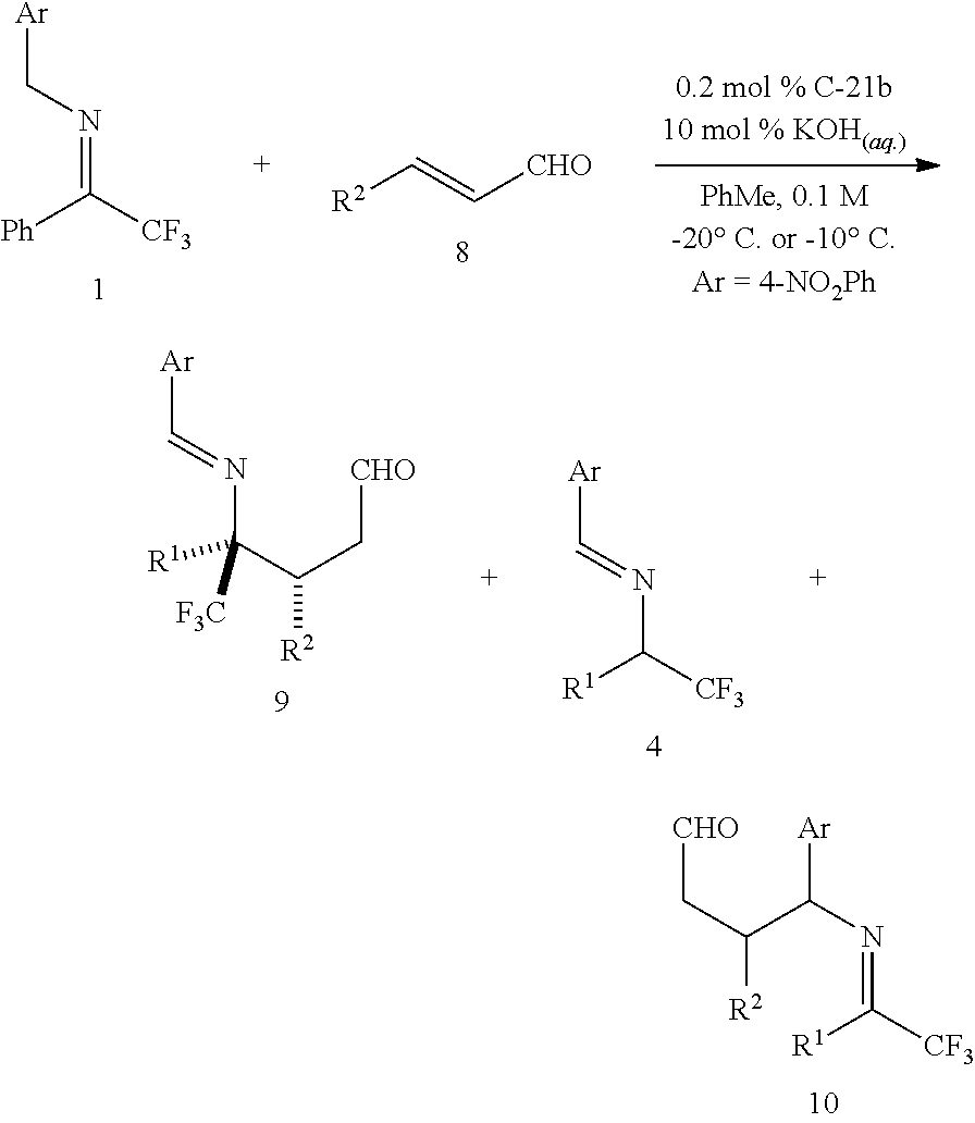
C([R2])(C(N=C([R1])[CF3])[Ar])C[CHO].C(=C[CHO])[R2].[Ar]CN=C([CF3])[Ph].[Ar]C=NC([CF3])[R1].[Ar]C=NC([F3C])(C([R2])C[CHO])[R1]
